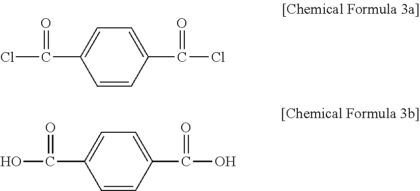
C1=CC(C(Cl)=O)=CC=C1C(Cl)=O.C1=CC(C(O)=O)=CC=C1C(O)=O
